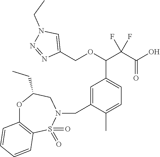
C1=C(C)C(CN2CC(CC)OC3=C(S2(=O)=O)C=CC=C3)=CC(C(OCC2=CN(CC)N=N2)C(C(O)=O)(F)F)=C1
